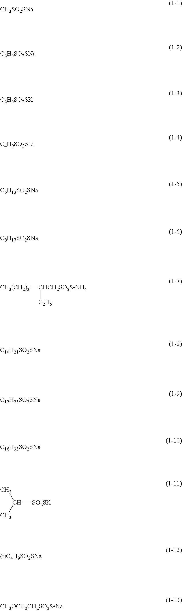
[CH3SO2SNa].[C2H5SO2SNa].[C2H5SO2SK].[C4H9SO2SLi].[C6H13SO2SNa].[C8H17SO2SNa].[CH3(CH2)3][CHCH2SO2SNH4][C2H5].[C10H21SO2SNa].[C12H25SO2SNa].[C16H33SO2SNa].C([SO2SK])(C)C.[CH3OCH2CH2SO2SNa]
